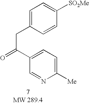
C1=C([Me])N=CC(C(=O)CC2=CC=C([SO2Me])C=C2)=C1
